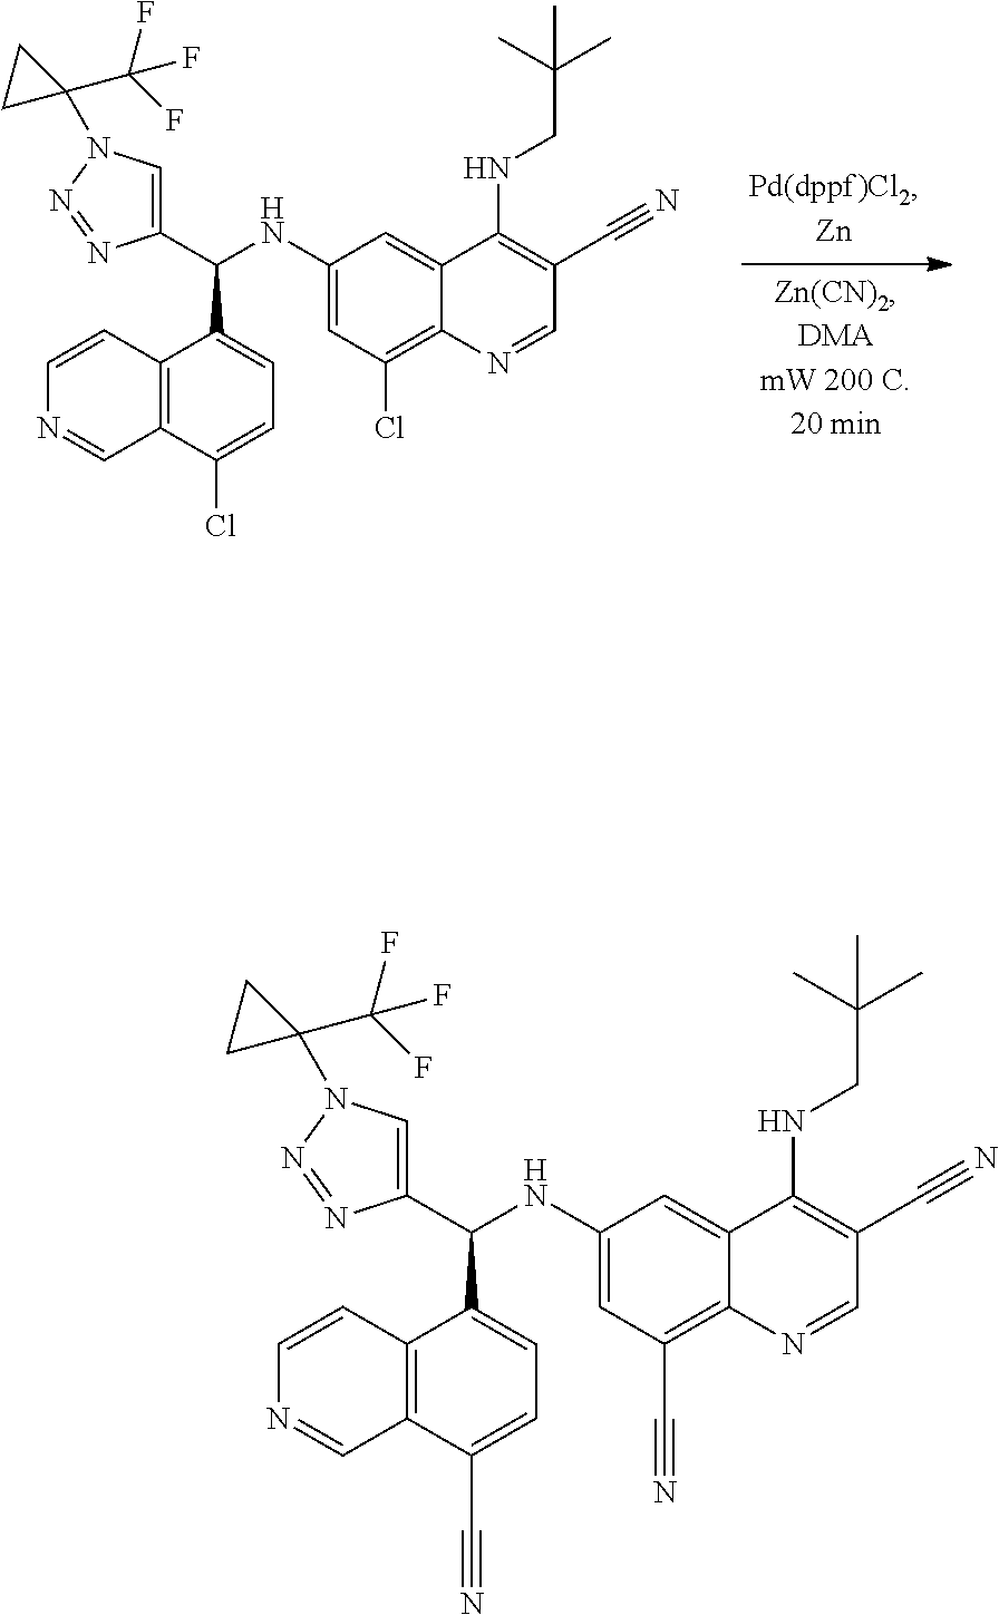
C1(C(NC2=CC(Cl)=C3C(=C2)C(NCC(C)(C)C)=C(C#N)C=N3)C2=CN(C3(C(F)(F)F)CC3)N=N2)=CC=C(Cl)C2=C1C=CN=C2.C1(C(NC2=CC(C#N)=C3C(=C2)C(NCC(C)(C)C)=C(C#N)C=N3)C2=CN(C3(C(F)(F)F)CC3)N=N2)=CC=C(C#N)C2=C1C=CN=C2
